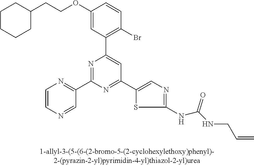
C1(OCCC2CCCCC2)=CC(C2=CC(C3=CN=C(NC(NCC=C)=O)S3)=NC(C3=NC=CN=C3)=N2)=C(Br)C=C1
